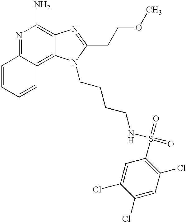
N1=C2C(=C3C(=C1N)N=C(CCOC)N3CCCCNS(=O)(=O)C1=C(Cl)C=C(Cl)C(Cl)=C1)C=CC=C2
